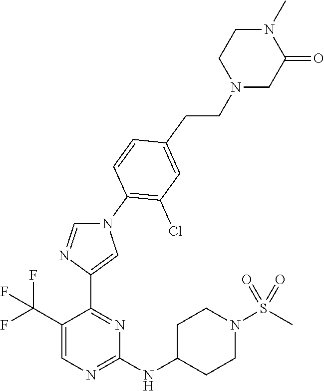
C1(C(F)(F)F)=CN=C(NC2CCN(S(C)(=O)=O)CC2)N=C1C1=CN(C2=C(Cl)C=C(CCN3CC(=O)N(C)CC3)C=C2)C=N1
